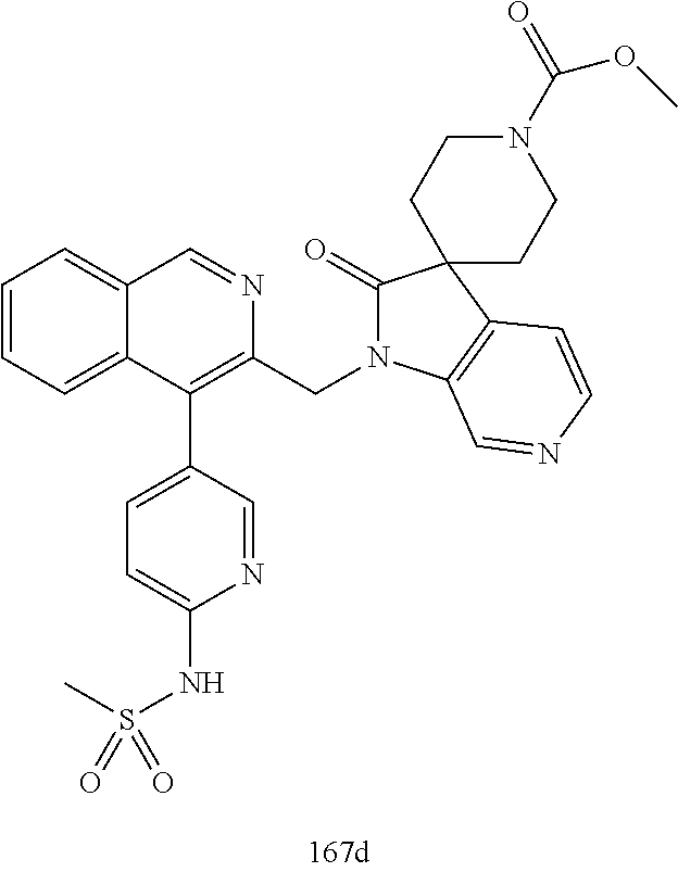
C1=CC=C2C(=C1)C=NC(CN1C(=O)C3(C4=C1C=NC=C4)CCN(C(=O)OC)CC3)=C2C1=CC=C(NS(C)(=O)=O)N=C1
